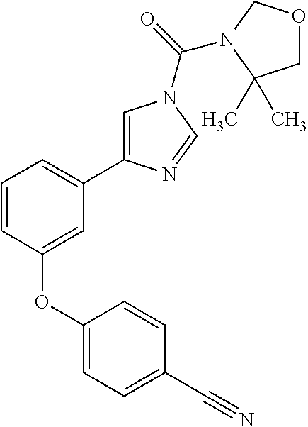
C1=CC(OC2=CC=C(C#N)C=C2)=CC(C2=CN(C(=O)N3COCC3(C)C)C=N2)=C1
